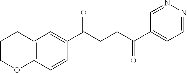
C1(C(CCC(C2=CC=NN=C2)=O)=O)=CC2=C(C=C1)OCCC2
